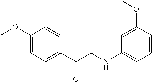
C1=C(OC)C=CC(C(CNC2=CC=CC(OC)=C2)=O)=C1
